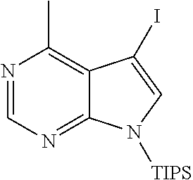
N1=CN=C2C(=C1C)C(I)=CN2[TIPS]
